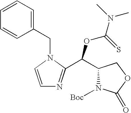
C1(C(C2=NC=CN2CC2=CC=CC=C2)OC(N(C)C)=S)N([Boc])C(=O)OC1
